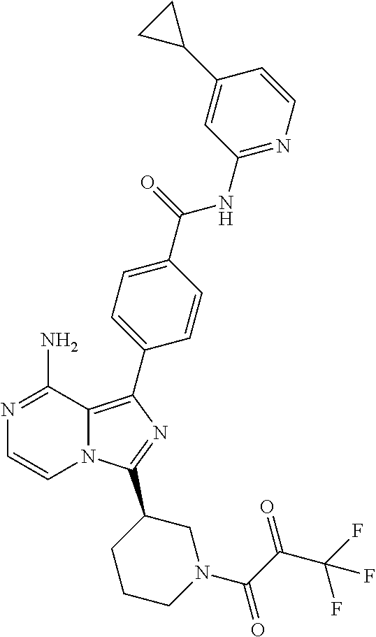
N1=C(N)C2=C(C3=CC=C(C(=O)NC4=NC=CC(C5CC5)=C4)C=C3)N=C(C3CCCN(C(C(C(F)(F)F)=O)=O)C3)N2C=C1
